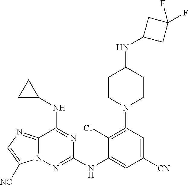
C12=NC=C([NC])N1N=C(NC1=CC([CN])=CC(N3CCC(NC4CC(F)(F)C4)CC3)=C1Cl)N=C2NC1CC1
